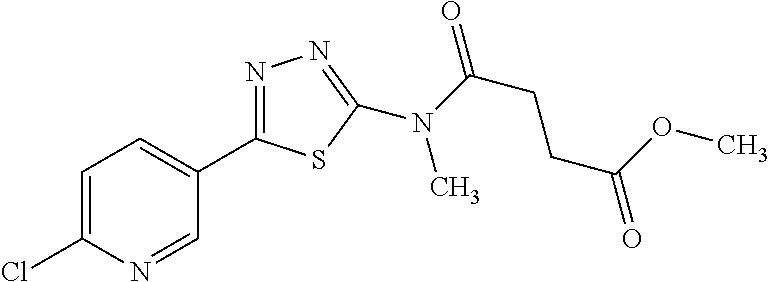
N(C(=O)CCC(=O)OC)(C)C1=NN=C(C2=CC=C(Cl)N=C2)S1
